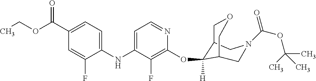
C(C1=CC=C(NC2=CC=NC(OC3([H])C4COCC3CN(C(OC(C)(C)C)=O)C4)=C2F)C(F)=C1)(OCC)=O
